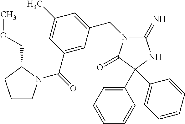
C1(C2(C3=CC=CC=C3)C(=O)N(CC3=CC(C)=CC(C(=O)N4CCCC4COC)=C3)C(=N)N2)=CC=CC=C1
